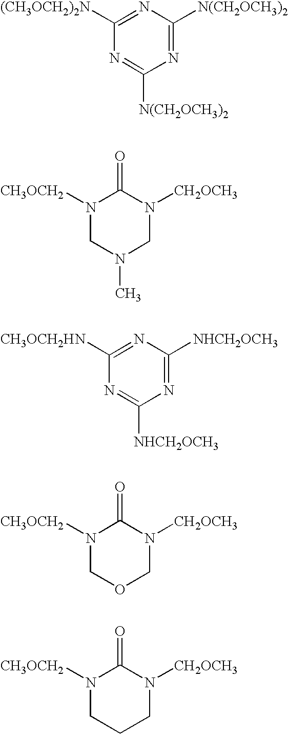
N1=C([N(CH2OCH3)2])N=C([(CH3OCH2)2N])N=C1[N(CH2OCH3)2].C1N([CH2OCH3])C(=O)N([CH3OCH2])CN1C.N1=C([NHCH2OCH3])N=C([CH3OCH2HN])N=C1[NHCH2OCH3].C1N([CH2OCH3])C(=O)N([CH3OCH2])CO1.C1N([CH2OCH3])C(=O)N([CH3OCH2])CC1
